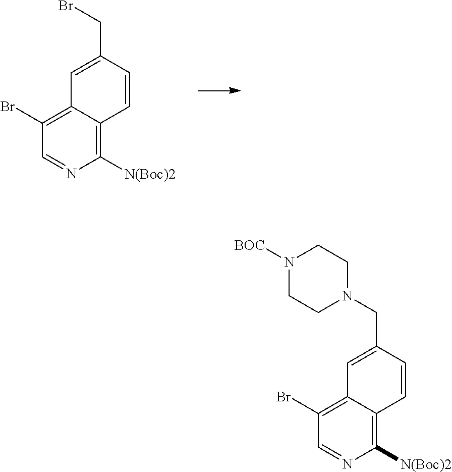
C1=NC([N(Boc)2])=C2C(=C1Br)C=C(CBr)C=C2.C1=NC([N(Boc)2])=C2C(=C1Br)C=C(CN1CCN([BOC])CC1)C=C2
